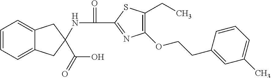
C12=CC=CC=C1CC(C(O)=O)(NC(=O)C1=NC(OCCC3=CC(C)=CC=C3)=C(CC)S1)C2
